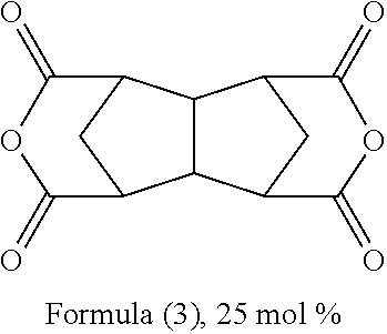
C12C(C3CC1C(=O)OC3=O)C1CC2C(=O)OC1=O
